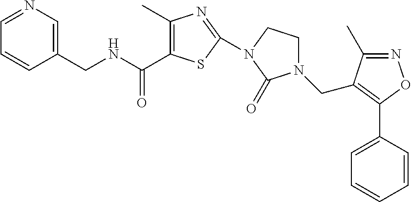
C(NCC1=CN=CC=C1)(=O)C1=C(C)N=C(N2CCN(CC3=C(C4=CC=CC=C4)ON=C3C)C2=O)S1
